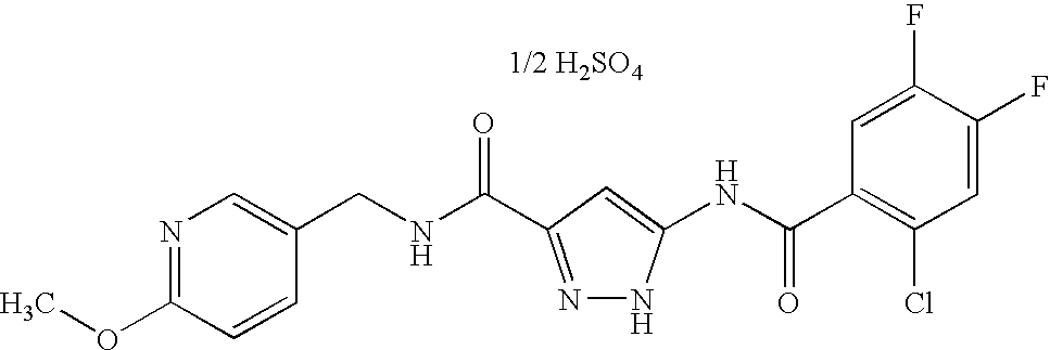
C(NC(=O)C1=NNC(NC(C2=C(Cl)C=C(F)C(F)=C2)=O)=C1)C1=CN=C(OC)C=C1.[1/2 H2SO4]
